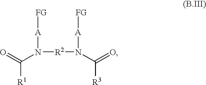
O=C(N([R2]N(C(=O)[R3])[A][FG])[A][FG])[R1]
